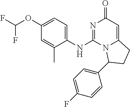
C1(OC(F)F)=CC=C(NC2=NC(=O)C=C3N2C(C2=CC=C(F)C=C2)CC3)C(C)=C1
